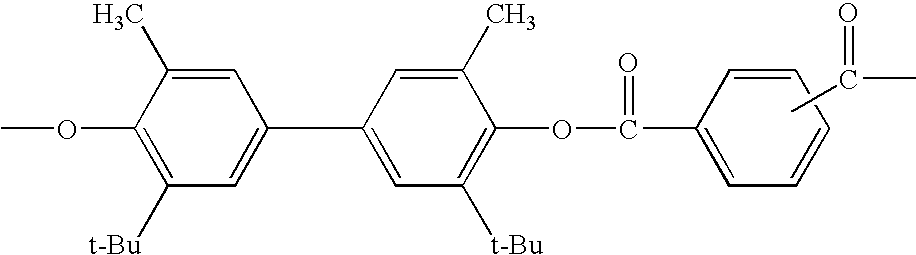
CC(=O)C.COC1=C([t-Bu])C=C(C2=CC([t-Bu])=C(OC(=O)C3=CC=CC=C3)C(C)=C2)C=C1C
